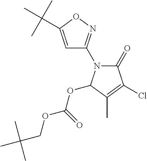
C1=C(C(C)(C)C)ON=C1N1C(=O)C(Cl)=C(C)C1OC(=O)OCC(C)(C)C
